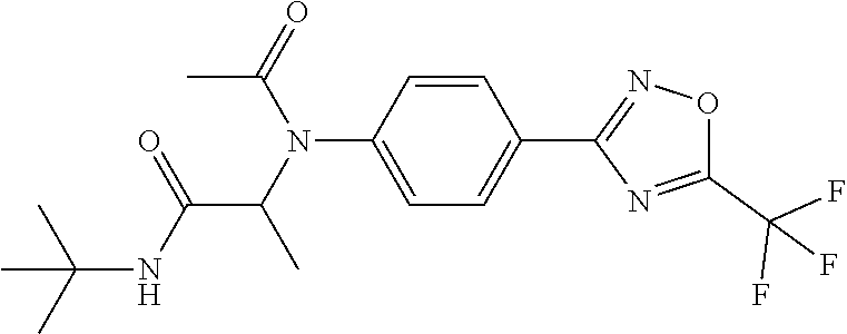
C(C(N(C1=CC=C(C2=NOC(C(F)(F)F)=N2)C=C1)C(C)=O)C)(NC(C)(C)C)=O
